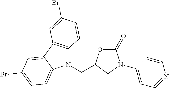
C12=C(C3=CC(Br)=CC=C3N1CC1CN(C3=CC=NC=C3)C(=O)O1)C=C(Br)C=C2
